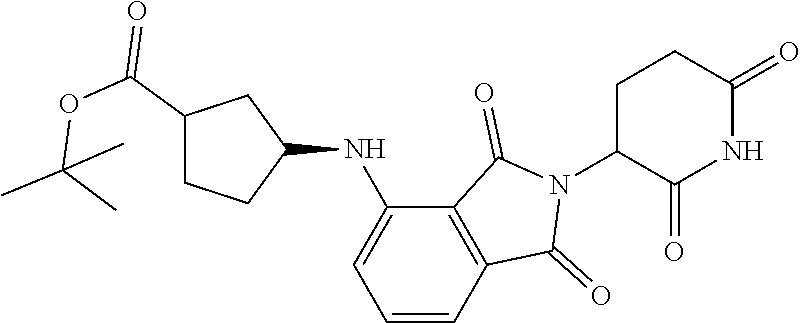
C1C(N2C(=O)C3=C(C2=O)C=CC=C3NC2CC(C(OC(C)(C)C)=O)CC2)C(=O)NC(=O)C1
